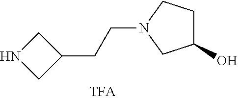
C1NCC1CCN1CCC(O)C1
